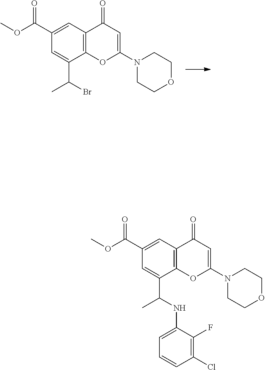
C1=C(C(OC)=O)C=C(C(Br)C)C2=C1C(=O)C=C(N1CCOCC1)O2.C1=C(C(=O)OC)C=C(C(NC2=CC=CC(Cl)=C2F)C)C2=C1C(=O)C=C(N1CCOCC1)O2
